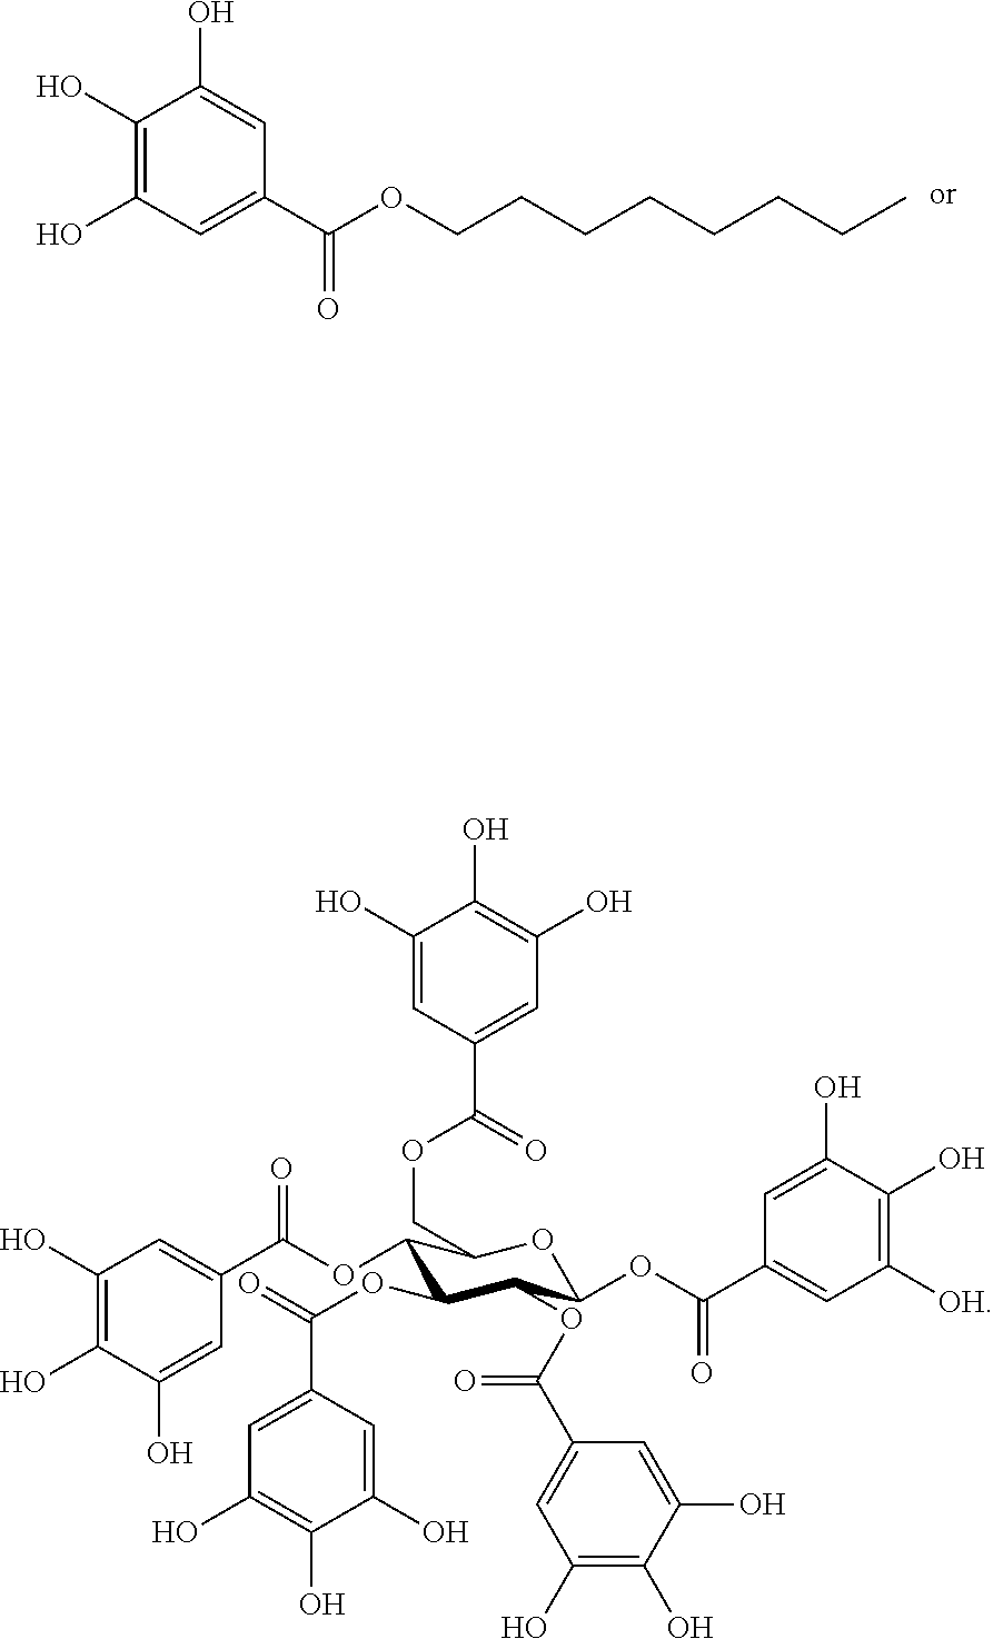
C1(O)=C(O)C=C(C(OCCCCCCCC)=O)C=C1O.C1(OC(C2=CC([OH])=C(O)C(O)=C2)=O)OC(COC(=O)C2=CC(O)=C(O)C(O)=C2)C(OC(C2=CC(O)=C(O)C(O)=C2)=O)C(OC(=O)C2=CC(O)=C(O)C(O)=C2)C1OC(=O)C1=CC(O)=C(O)C(O)=C1
